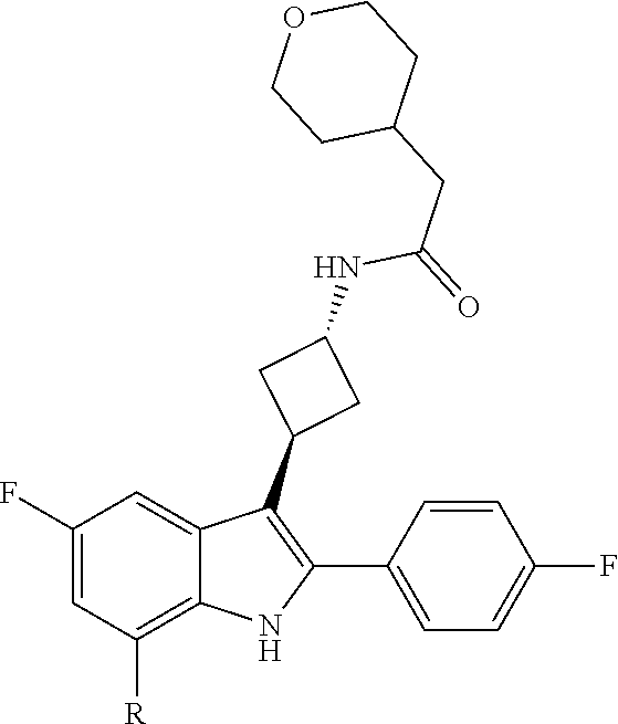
C(C(NC1CC(C2=C(C3=CC=C(F)C=C3)NC3=C([R])C=C(F)C=C23)C1)=O)C1CCOCC1
